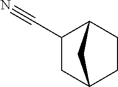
C1C2C(C#N)CC(C1)C2
